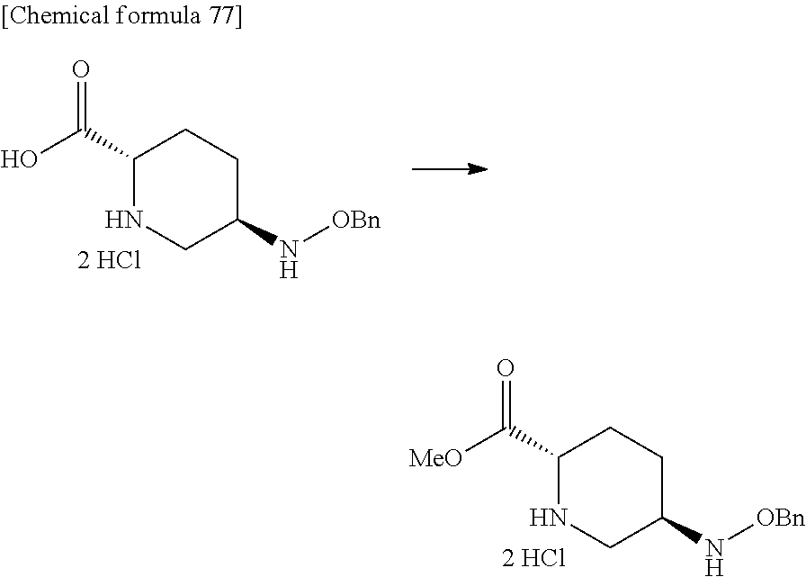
C1(C(=O)O)NCC(N[OBn])CC1.C1(C(=O)[MeO])NCC(N[OBn])CC1
